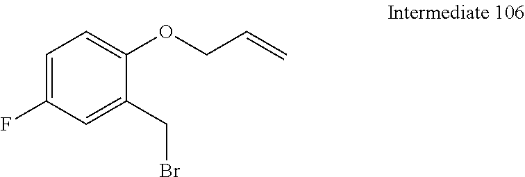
C1=C(F)C=C(CBr)C(OCC=C)=C1
